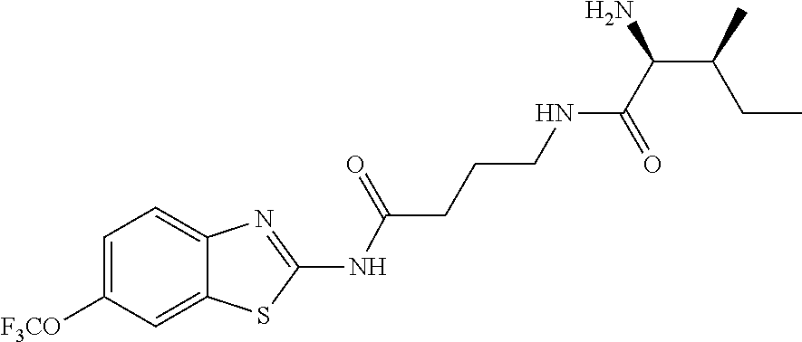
C1=C([F3CO])C=C2C(=C1)N=C(NC(=O)CCCNC(C(N)C(CC)C)=O)S2
